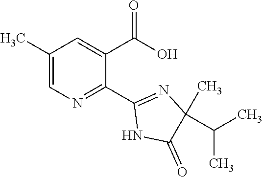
C1(C)=CN=C(C2=NC(C)(C(C)C)C(=O)N2)C(C(O)=O)=C1
